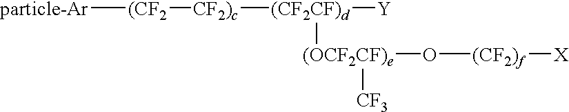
[particle-Ar][(CF2][CF2)c][(CF2CF)d]([Y])[(OCF2CF)e](O[(CF2)f][X])[CF3]
